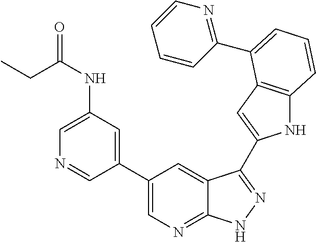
C1(C2=CN=C3C(=C2)C(C2=CC4=C(N2)C=CC=C4C2=NC=CC=C2)=NN3)=CC(NC(=O)CC)=CN=C1
